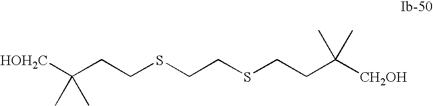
[HOH2C]C(CCSCCSCCC([CH2OH])(C)C)(C)C
